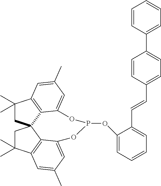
C1(C)(C)CC23C4=C1C=C(C)C=C4OP(OC1=CC=CC=C1C=CC1=CC=C(C4=CC=CC=C4)C=C1)OC1=CC(C)=CC(=C21)C(C)(C)C3
